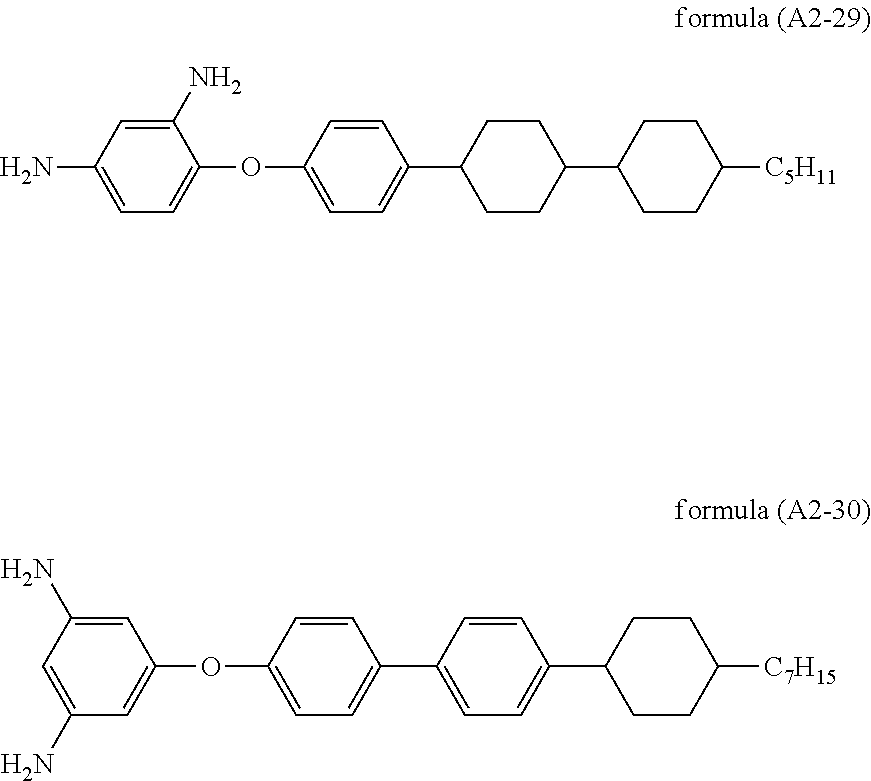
C1=C(N)C(OC2=CC=C(C3CCC(C4CCC([C5H11])CC4)CC3)C=C2)=CC=C1N.C1(N)=CC(OC2=CC=C(C3=CC=C(C4CCC([C7H15])CC4)C=C3)C=C2)=CC(N)=C1
